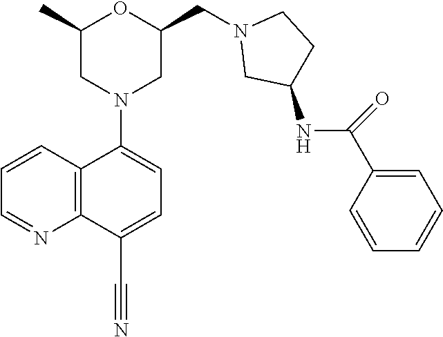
C1(C)CN(C2=CC=C(C#N)C3=C2C=CC=N3)CC(CN2CC(NC(C3=CC=CC=C3)=O)CC2)O1
